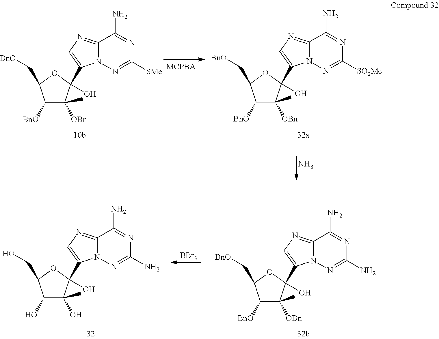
C1([BnO])C(C)([OBn])C(O)(C2=CN=C3N2N=C([SMe])N=C3N)OC1C[BnO].C1([BnO])C(C)([OBn])C(O)(C2=CN=C3N2N=C([SO2Me])N=C3N)OC1C[BnO].N.C1([BnO])C(C)([OBn])C(O)(C2=CN=C3N2N=C(N)N=C3N)OC1C[BnO].[BBr3].C1(O)C(C)(O)C(O)(C2=CN=C3N2N=C(N)N=C3N)OC1CO
